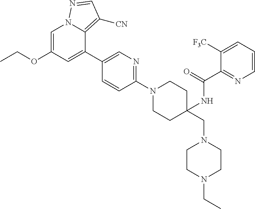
C1(C2=CC(OCC)=CN3C2=C([CN])C=N3)=CN=C(N2CCC(CN3CCN(CC)CC3)(NC(C3=NC=CC=C3[F3C])=O)CC2)C=C1
